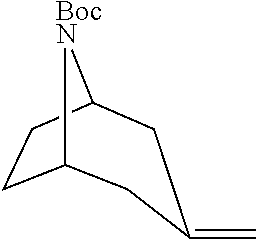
C12CCC([BocN]1)CC(=C)C2
